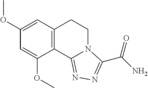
C12=C(C=C(OC)C=C1OC)CCN1C2=NN=C1C(N)=O
